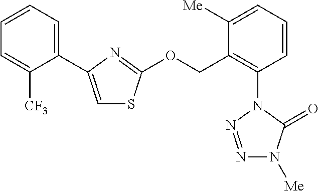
C1=CC=C(C2=CSC(OCC3=C(N4N=NN([Me])C4=O)C=CC=C3[Me])=N2)C([CF3])=C1
